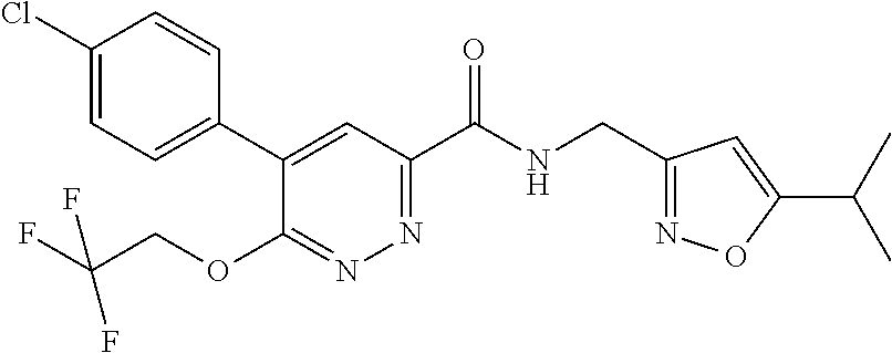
C1(CNC(C2=NN=C(OCC(F)(F)F)C(C3=CC=C(Cl)C=C3)=C2)=O)=NOC(C(C)C)=C1
